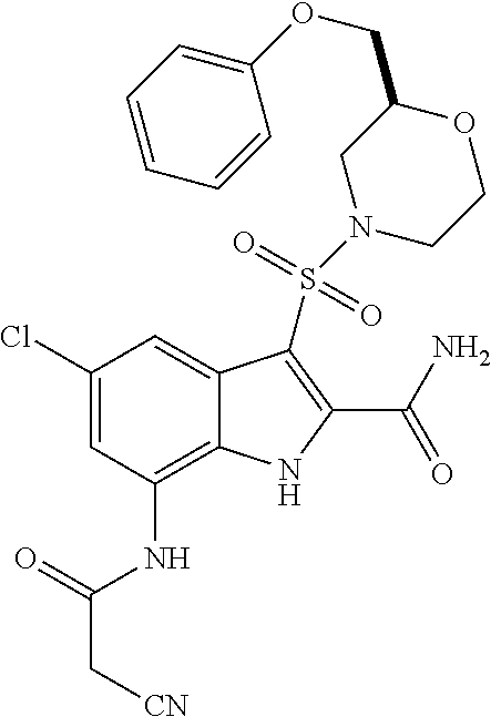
C1(Cl)=CC(NC(C[CN])=O)=C2C(=C1)C(S(N1CCOC(COC3=CC=CC=C3)C1)(=O)=O)=C(C(N)=O)N2
